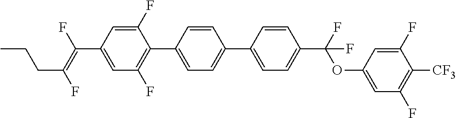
C1=C(F)C(C2=CC=C(C3=CC=C(C(OC4=CC(F)=C([CF3])C(F)=C4)(F)F)C=C3)C=C2)=C(F)C=C1C(F)=C(F)CCC
